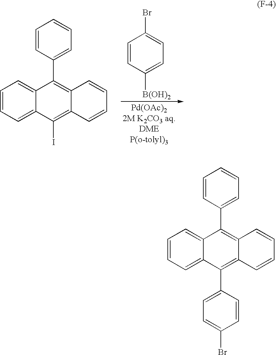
C1=CC([B(OH)2])=CC=C1Br.C1=CC=C2C(=C1)C(C1=CC=CC=C1)=C1C(=C2I)C=CC=C1.C1=CC=C2C(=C1)C(C1=CC=CC=C1)=C1C(=C2C2=CC=C(Br)C=C2)C=CC=C1
